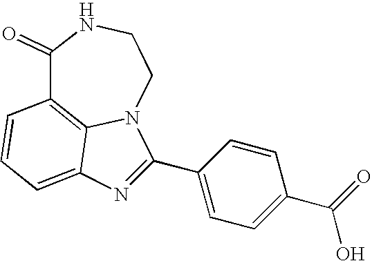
C1(=O)C2=C3N(CCN1)C(C1=CC=C(C(=O)O)C=C1)=NC3=CC=C2
